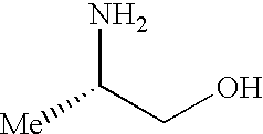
[Me]C(N)CO
